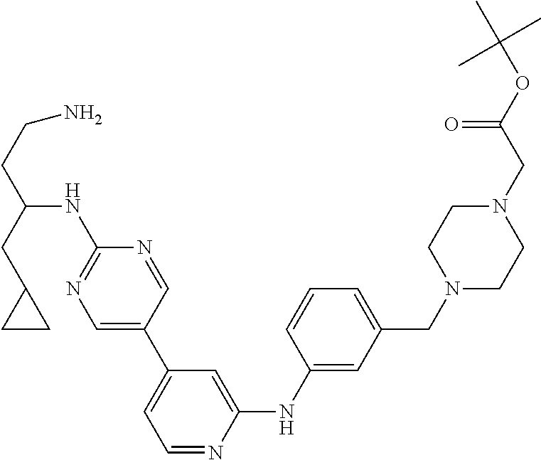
C1=NC(NC(CCN)CC2CC2)=NC=C1C1=CC=NC(NC2=CC(CN3CCN(CC(OC(C)(C)C)=O)CC3)=CC=C2)=C1
